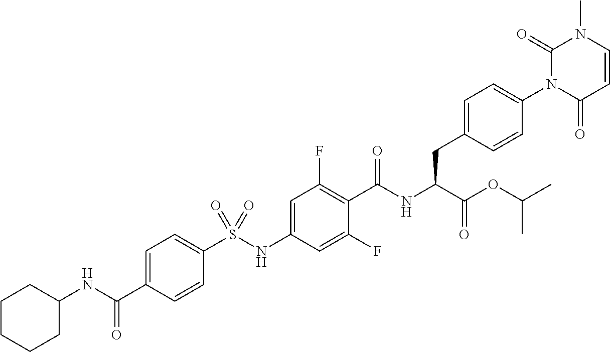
C1=CC(=O)N(C2=CC=C(CC(C(=O)OC(C)C)NC(=O)C3=C(F)C=C(NS(C4=CC=C(C(=O)NC5CCCCC5)C=C4)(=O)=O)C=C3F)C=C2)C(=O)N1C
